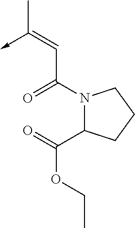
C(C(N1C(C(=O)OCC)CCC1)=O)=C(C)->C
